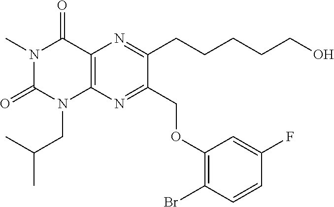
C12=C(N=C(COC3=C(Br)C=CC(F)=C3)C(CCCCCO)=N1)N(CC(C)C)C(=O)N(C)C2=O
